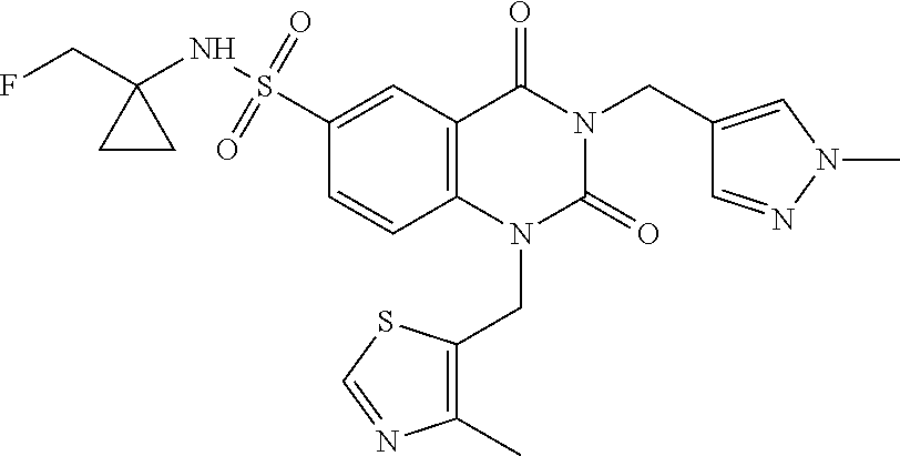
C1(S(=O)(=O)NC2(CF)CC2)=CC2=C(C=C1)N(CC1=C(C)N=CS1)C(=O)N(CC1=CN(C)N=C1)C2=O
